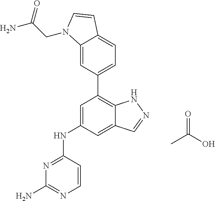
NC(CN1C2=CC(C3=C4C(=CC(NC5=NC(N)=NC=C5)=C3)C=NN4)=CC=C2C=C1)=O.CC(=O)O
